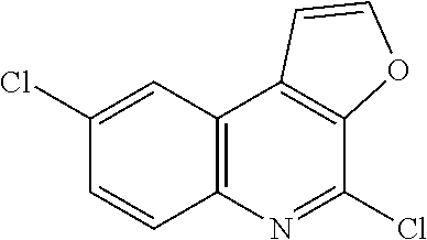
C12=C(C3=C(C(Cl)=N1)OC=C3)C=C(Cl)C=C2
